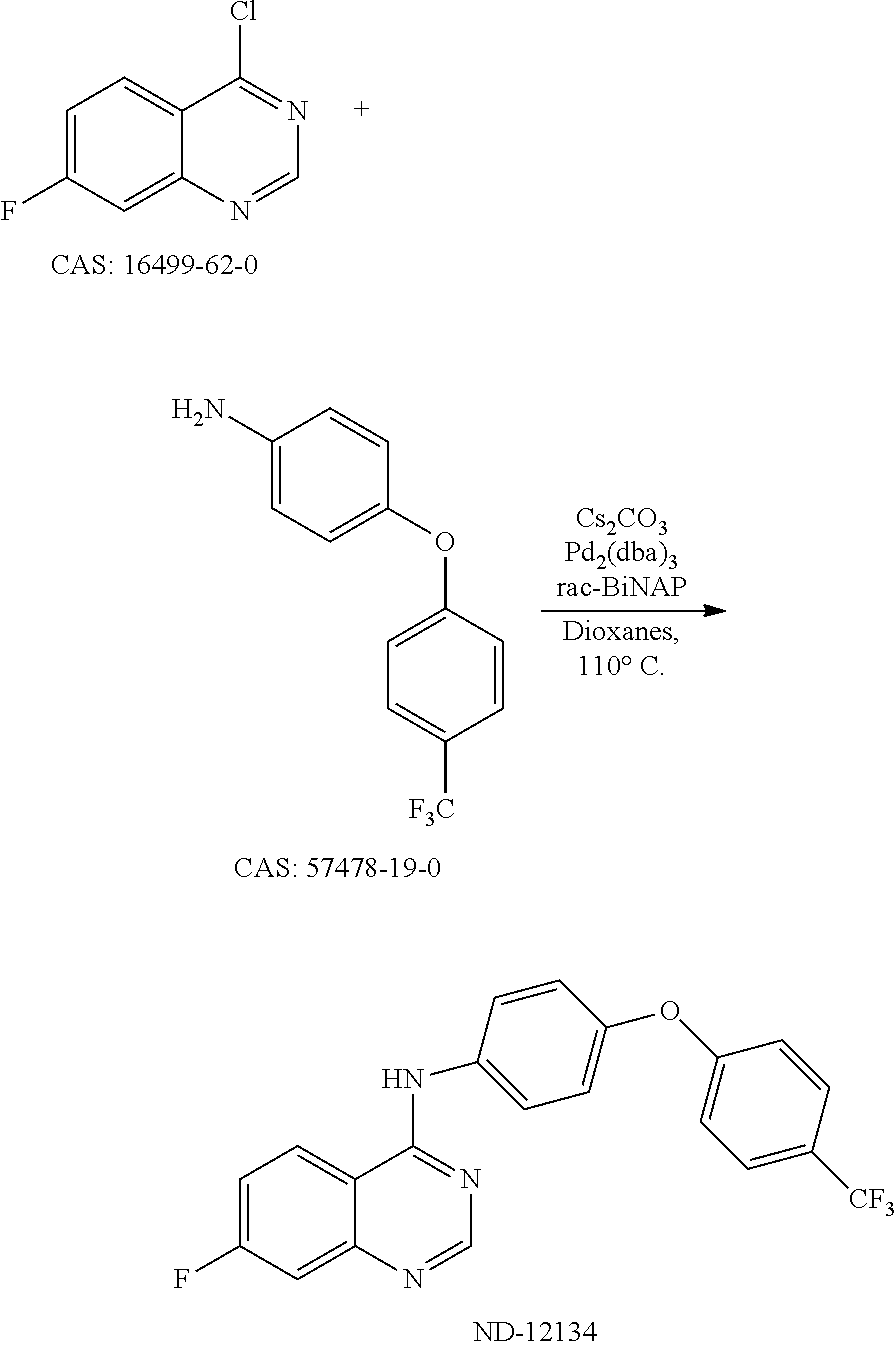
C1=C(F)C=C2C(=C1)C(NC1=CC=C(OC3=CC=C([CF3])C=C3)C=C1)=NC=N2.C1=C(F)C=C2C(=C1)C(Cl)=NC=N2.C1=CC(OC2=CC=C(N)C=C2)=CC=C1[F3C].[Cs2CO3Pd2(dba)3rac-BiNAP]
